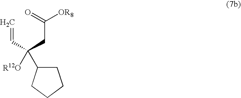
C=CC(CC([OR8])=O)([R12O])C1CCCC1
